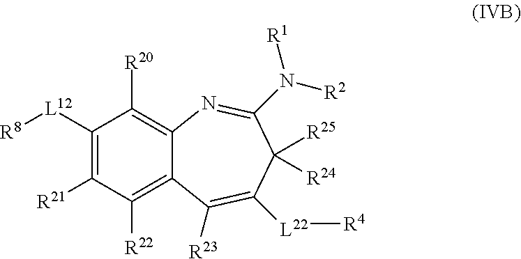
C1([L12][R8])=C([R21])C([R22])=C2C(=C1[R20])N=C(N([R2])[R1])C([R25])([R24])C([L22][R4])=C2[R23]
